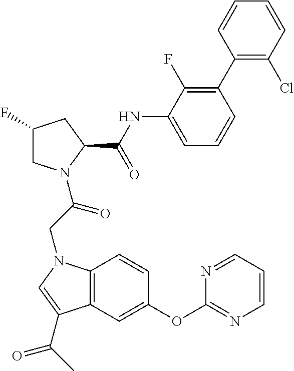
C12=C(C=C(OC3=NC=CC=N3)C=C1)C(C(C)=O)=CN2CC(=O)N1CC(F)CC1C(NC1=CC=CC(C2=C(Cl)C=CC=C2)=C1F)=O
